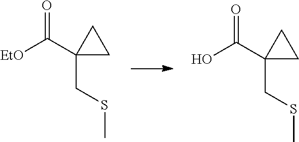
[EtO]C(C1(CSC)CC1)=O.OC(C1(CSC)CC1)=O
